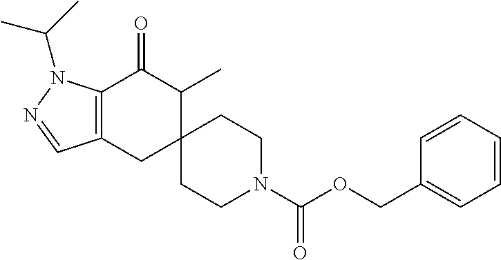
C12=C(CC3(C(C)C1=O)CCN(C(OCC1=CC=CC=C1)=O)CC3)C=NN2C(C)C
